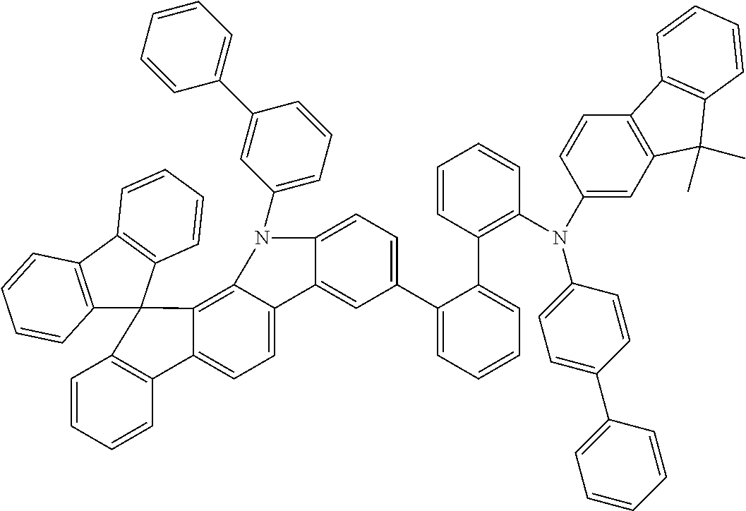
C12=C(C3=C(C=CC=C3)C13C1=C4C(=CC=C1C1=C3C=CC=C1)C1=CC(C3=CC=CC=C3C3=C(N(C5=CC=C(C6=CC=CC=C6)C=C5)C5=CC6=C(C=C5)C5=C(C6(C)C)C=CC=C5)C=CC=C3)=CC=C1N4C1=CC=CC(C3=CC=CC=C3)=C1)C=CC=C2
